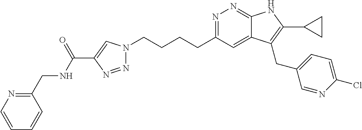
N1=C(CCCCN2N=NC(C(NCC3=NC=CC=C3)=O)=C2)C=C2C(=N1)NC(C1CC1)=C2CC1=CC=C(Cl)N=C1
